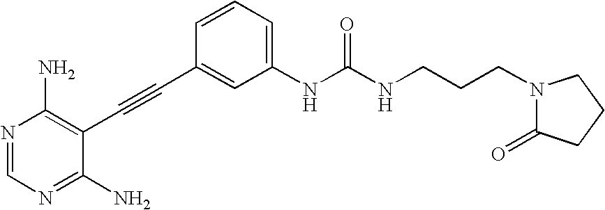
N1=CN=C(N)C(C#CC2=CC(NC(NCCCN3C(=O)CCC3)=O)=CC=C2)=C1N
